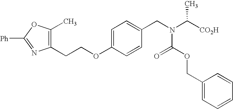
C1(CCOC2=CC=C(CN(C([CO2H])C)C(OCC3=CC=CC=C3)=O)C=C2)=C(C)OC([Ph])=N1
